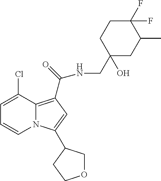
C1=C(Cl)C2=C(C(NCC3(O)CC(C)C(F)(F)CC3)=O)C=C(C3COCC3)N2C=C1
